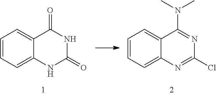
C1=CC=C2C(=C1)C(N(C)C)=NC(Cl)=N2.C1=CC=C2C(=C1)C(=O)NC(=O)N2
